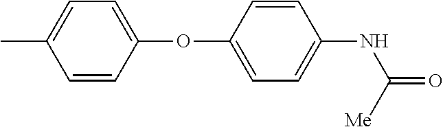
CC1=CC=C(OC2=CC=C(NC([Me])=O)C=C2)C=C1
